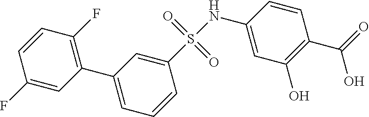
N(C1=CC(O)=C(C(=O)O)C=C1)S(C1=CC(C2=C(F)C=CC(F)=C2)=CC=C1)(=O)=O
